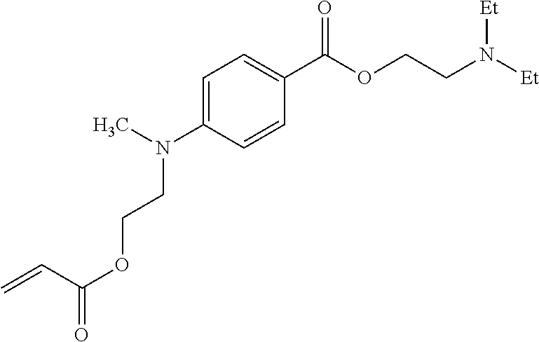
C1=C(N(C)CCOC(=O)C=C)C=CC(C(OCCN([Et])[Et])=O)=C1
